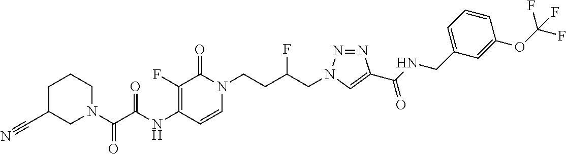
N(C1=C(F)C(=O)N(CCC(CN2N=NC(C(NCC3=CC=CC(OC(F)(F)F)=C3)=O)=C2)F)C=C1)C(C(N1CC(C#N)CCC1)=O)=O
